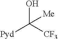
OC([CF3])([Pyd])[Me]
